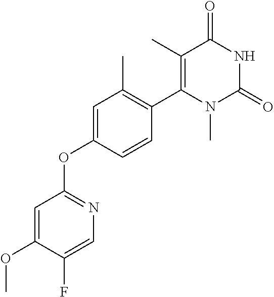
C1(C)=C(C2=C(C)C=C(OC3=NC=C(F)C(OC)=C3)C=C2)N(C)C(=O)NC1=O
